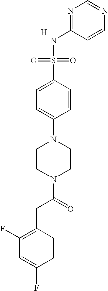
[H].N1=C(NS(=O)(=O)C2=CC=C(N3CCN(C(=O)CC4=C(F)C=C(F)C=C4)CC3)C=C2)C=CN=C1
